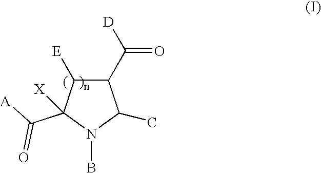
C1(C([D])=O)C([E])C(C(=O)[A])([X])N(B)C1C
